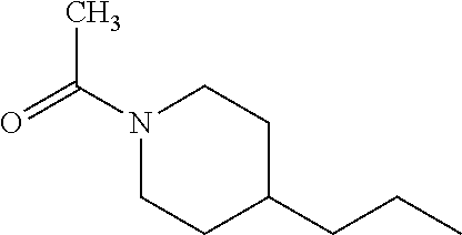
O=C(N1CCC(CCC)CC1)C
